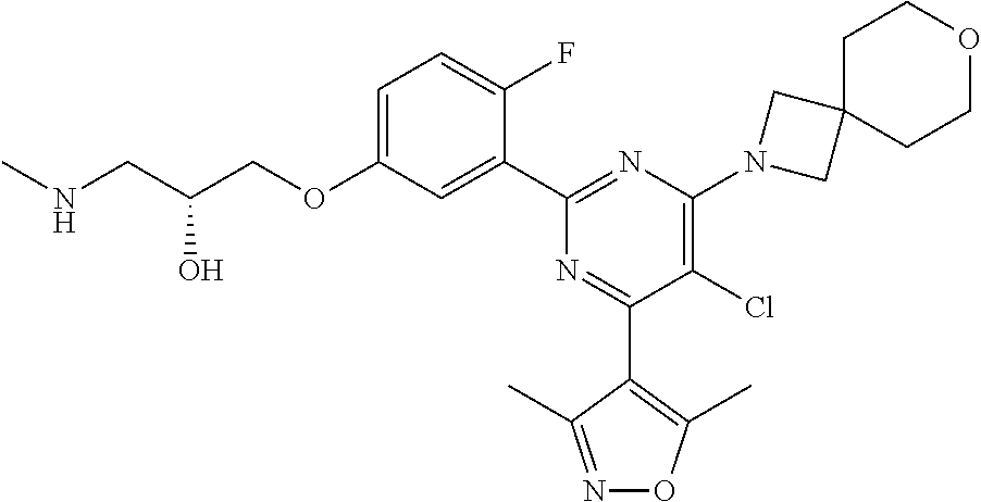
C1=C(OCC(CNC)O)C=C(C2=NC(N3CC4(C3)CCOCC4)=C(Cl)C(C3=C(C)ON=C3C)=N2)C(F)=C1
